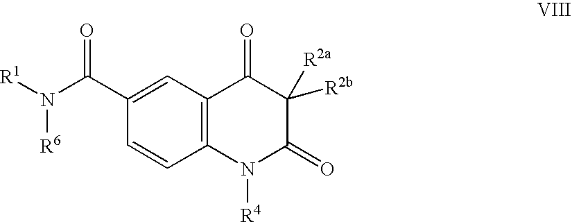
C12=C(C=C(C(N([R1])[R6])=O)C=C1)C(=O)C([R2b])([R2a])C(=O)N2[R4]
